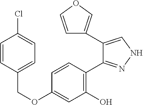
C(OC1=CC(O)=C(C2=NNC=C2C2=COC=C2)C=C1)C1=CC=C(Cl)C=C1
